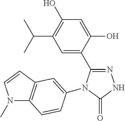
C1(O)=CC(O)=C(C(C)C)C=C1C1=NNC(=O)N1C1=CC2=C(N(C)C=C2)C=C1
